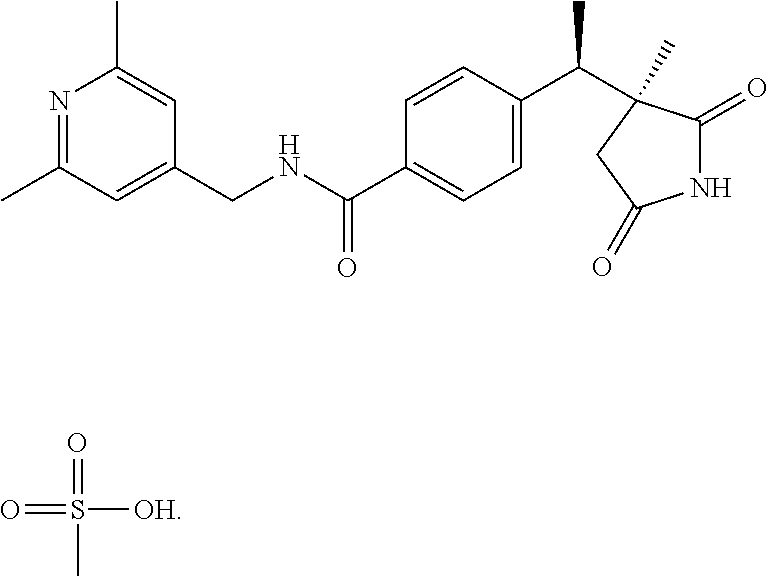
N1=C(C)C=C(CNC(C2=CC=C(C(C)C3(C)C(=O)NC(=O)C3)C=C2)=O)C=C1C.S([OH])(C)(=O)=O
